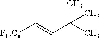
[F17C8]C=CC(C)(C)C
